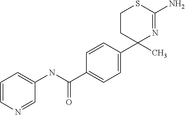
C1=CN=CC(NC(C2=CC=C(C3(C)N=C(N)SCC3)C=C2)=O)=C1
